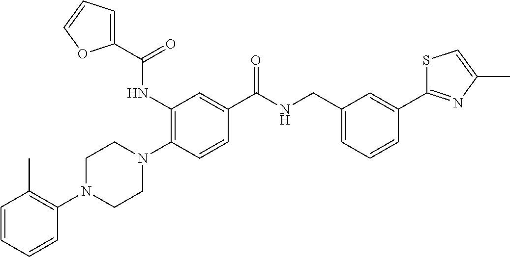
C1(N2CCN(C3=C(NC(C4=CC=CO4)=O)C=C(C(NCC4=CC=CC(C5=NC(C)=CS5)=C4)=O)C=C3)CC2)=C(C)C=CC=C1
